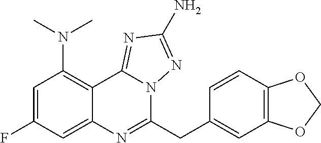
C1=C(F)C=C2C(=C1N(C)C)C1=NC(N)=NN1C(CC1=CC3=C(C=C1)OCO3)=N2
